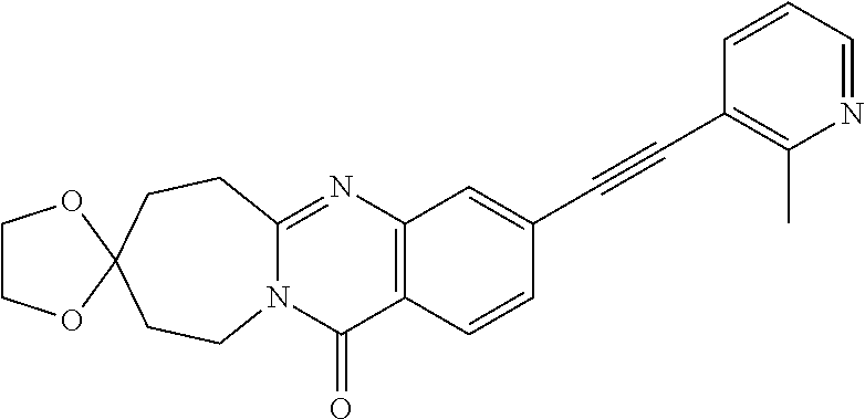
N12C(=NC3=C(C1=O)C=CC(C#CC1=C(C)N=CC=C1)=C3)CCC1(CC2)OCCO1
